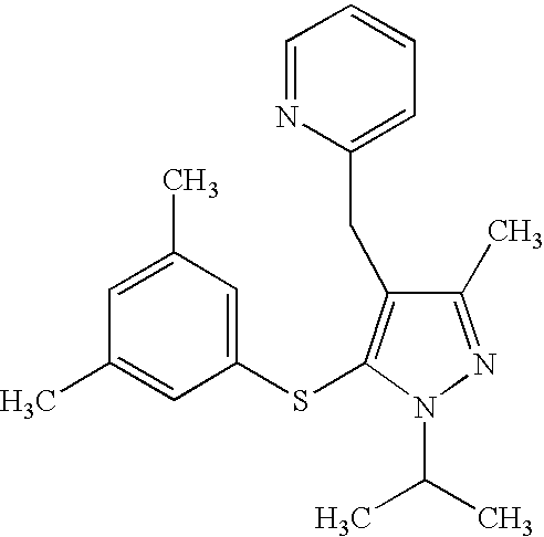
C1(C)=NN(C(C)C)C(SC2=CC(C)=CC(C)=C2)=C1CC1=CC=CC=N1
